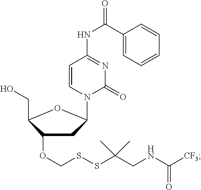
C1=CN(C2CC(OCSSC(CNC([CF3])=O)(C)C)C(CO)O2)C(=O)N=C1NC(C1=CC=CC=C1)=O
